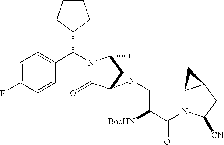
C(N1C(=O)C2CC1CN2CC([BocHN])C(=O)N1C2C(CC1[CN])C2)(C1=CC=C(F)C=C1)C1CCCC1
